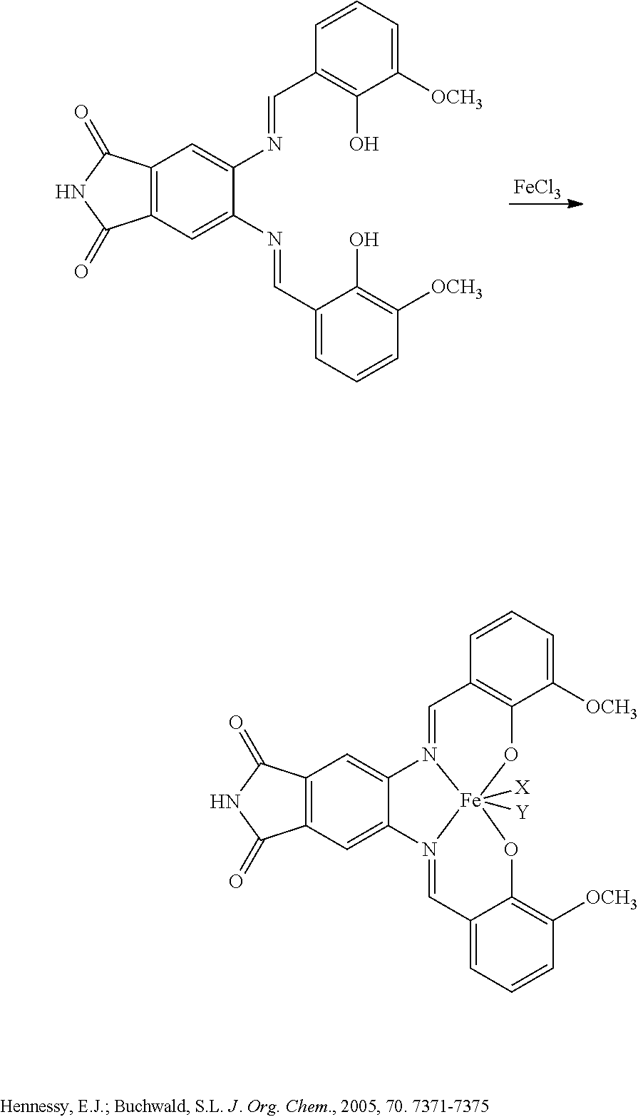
[FeCl3].C1=C(C=NC2=CC3=C(C=C2N=CC2=C(O)C([OCH3])=CC=C2)C(=O)NC3=O)C(O)=C([OCH3])C=C1.C1=C2C=N3C4=CC5=C(C=C4N4=CC6=C(O[Fe]34([X])([Y])OC2=C([OCH3])C=C1)C([OCH3])=CC=C6)C(=O)NC5=O
